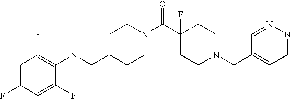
C1(CNC2=C(F)C=C(F)C=C2F)CCN(C(C2(F)CCN(CC3=CC=NN=C3)CC2)=O)CC1
